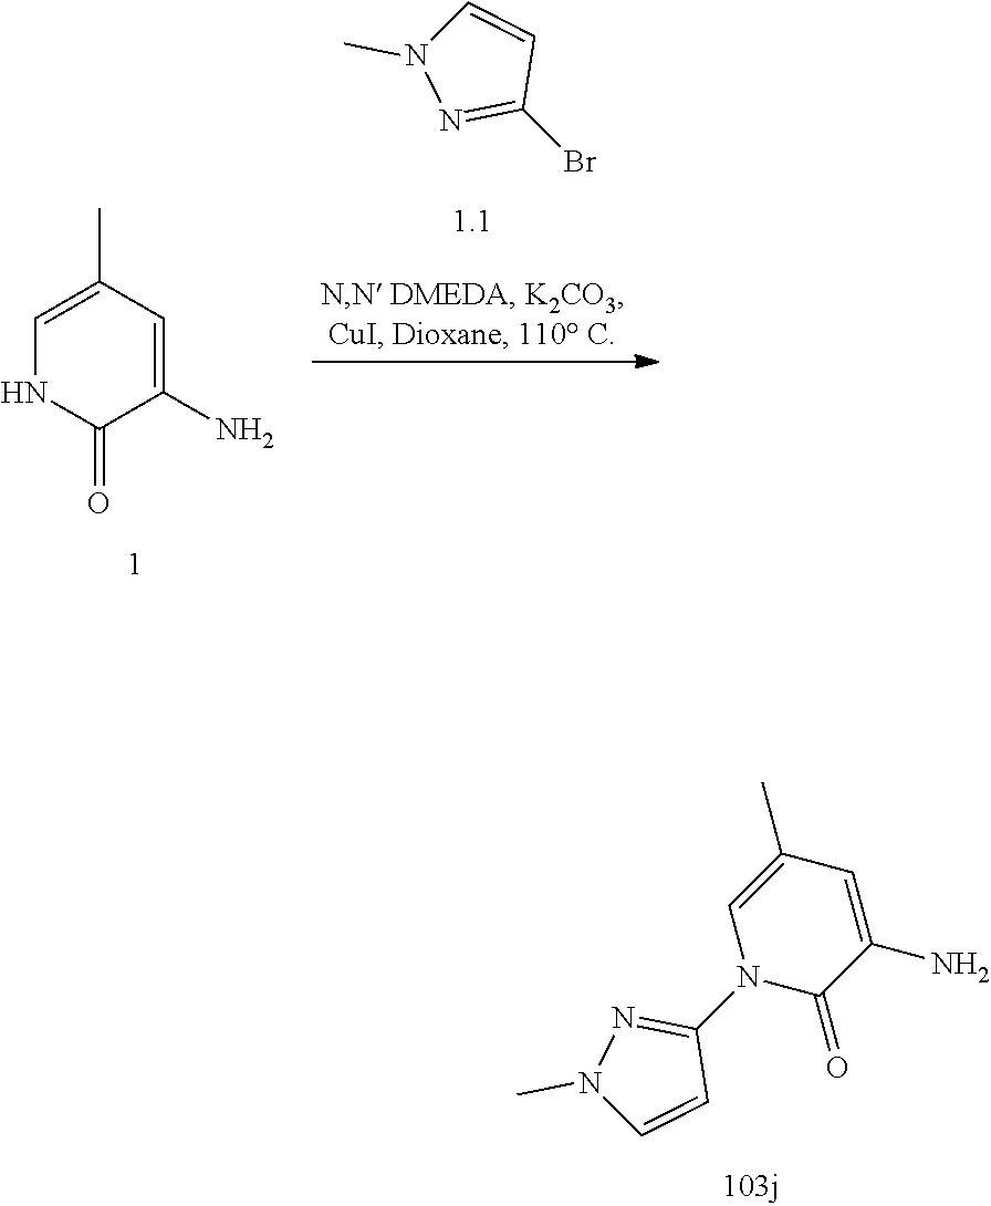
C1(N)=CC(C)=CNC1=O.BrC1=NN(C)C=C1.C1=C(C)C=C(N)C(=O)N1C1=NN(C)C=C1
